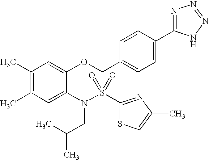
C1(C)=C(C)C=C(N(S(C2=NC(C)=CS2)(=O)=O)CC(C)C)C(OCC2=CC=C(C3=NN=NN3)C=C2)=C1
